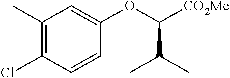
C1(C)=C(Cl)C=CC(OC([CO2Me])C(C)C)=C1
